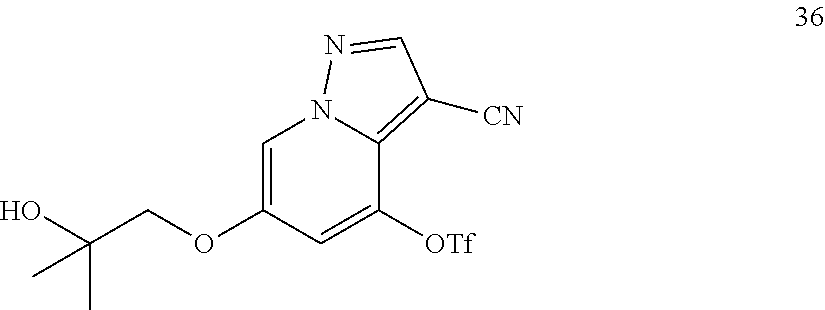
[OTf]C1=CC(OCC(O)(C)C)=CN2C1=C([CN])C=N2
